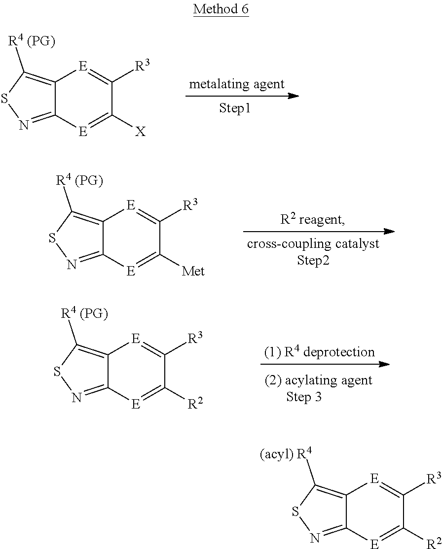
C12=C([R4 (PG)])SN=C1[E]=C([X])C([R3])=[E]2.C12=C([R4 (PG)])SN=C1[E]=C([Met])C([R3])=[E]2.C12=C([R4 (PG)])SN=C1[E]=C([R2])C([R3])=[E]2.C12=C([(acyl) R4])SN=C1[E]=C([R2])C([R3])=[E]2
